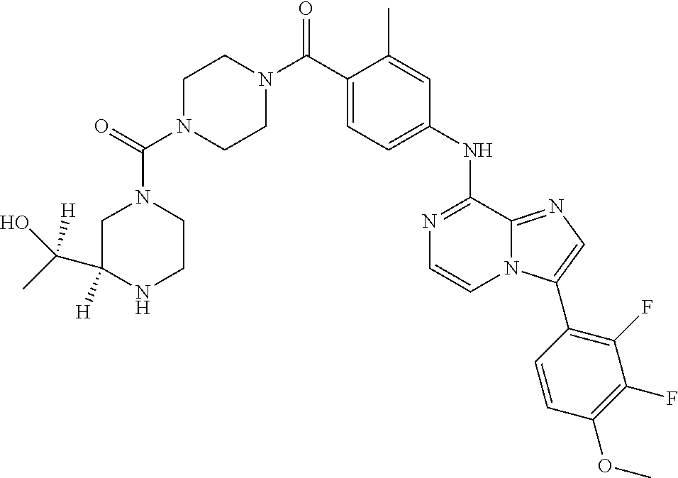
N1=C(NC2=CC=C(C(N3CCN(C(=O)N4CC(C(C)([H])O)([H])NCC4)CC3)=O)C(C)=C2)C2=NC=C(C3=C(F)C(F)=C(OC)C=C3)N2C=C1
